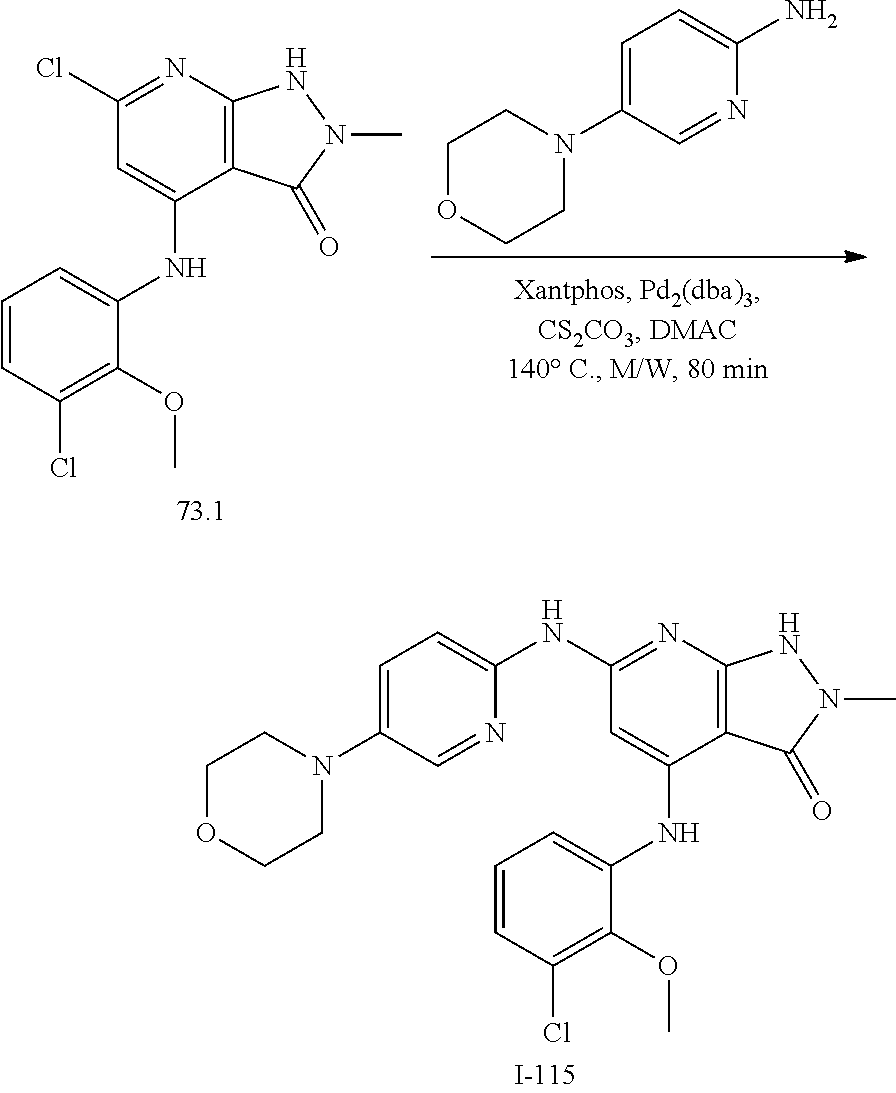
N1=CC(N2CCOCC2)=CC=C1N.C1=CC(Cl)=C(OC)C(NC2=CC(Cl)=NC3=C2C(=O)N(C)N3)=C1.C1=CC(Cl)=C(OC)C(NC2=CC(NC3=CC=C(N4CCOCC4)C=N3)=NC3=C2C(=O)N(C)N3)=C1
